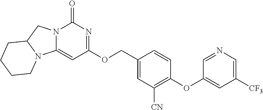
N12C(CN3C1=CC(OCC1=CC([CN])=C(OC4=CC([CF3])=CN=C4)C=C1)=NC3=O)CCCC2
